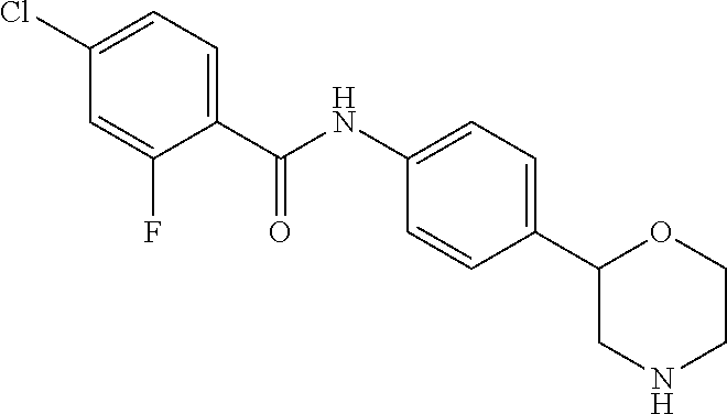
C1(C(NC2=CC=C(C3CNCCO3)C=C2)=O)=CC=C(Cl)C=C1F
